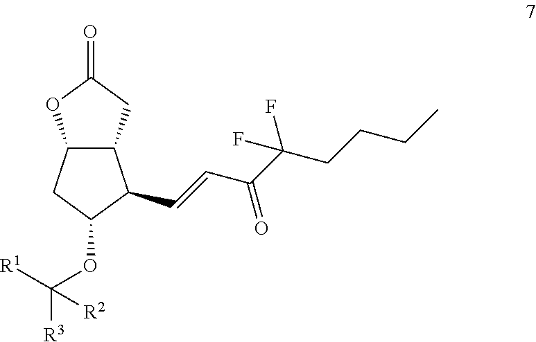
C12CC(OC([R3])([R1])[R2])C(C=CC(C(CCCC)(F)F)=O)C1CC(=O)O2
